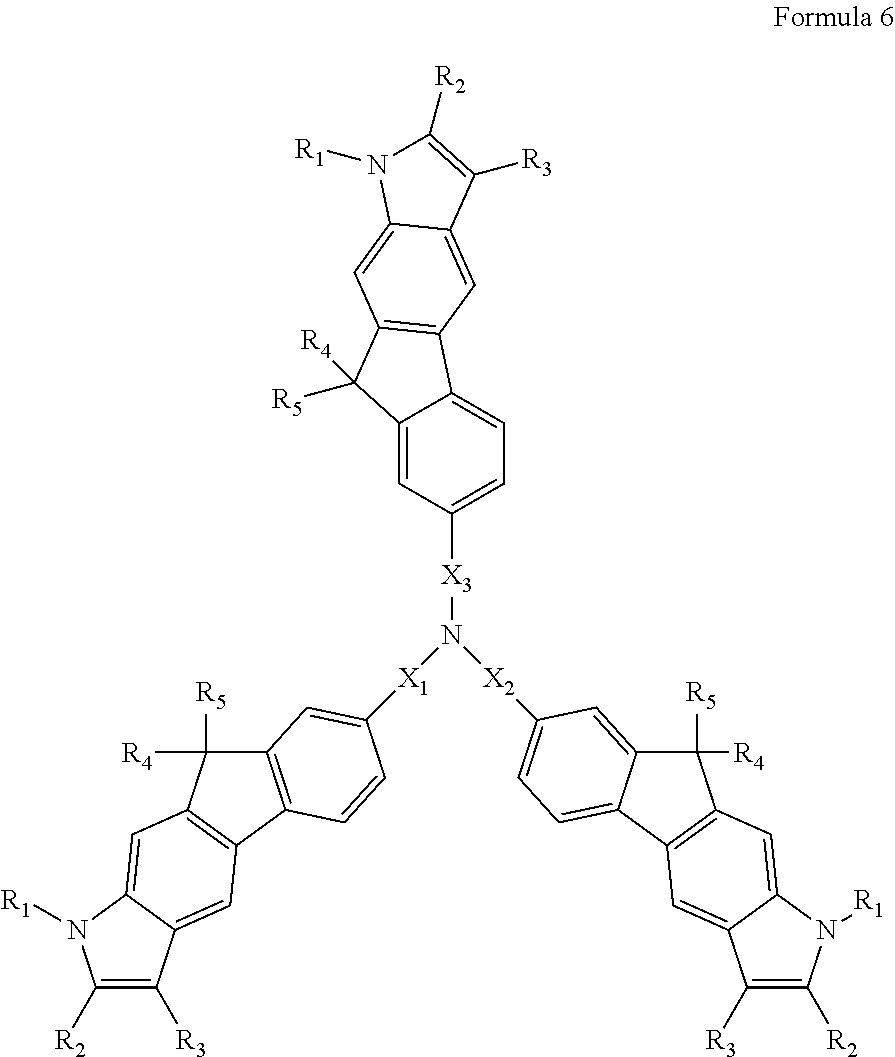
C12=C(C3=C(C1([R5])[R4])C=C1C(=C3)C([R3])=C([R2])N1[R1])C=CC([X1]N([X2]C1=CC=C3C(=C1)C([R5])([R4])C1=C3C=C3C(=C1)N([R1])C([R2])=C3[R3])[X3]C1=CC=C3C(=C1)C([R5])([R4])C1=C3C=C3C(=C1)N([R1])C([R2])=C3[R3])=C2
